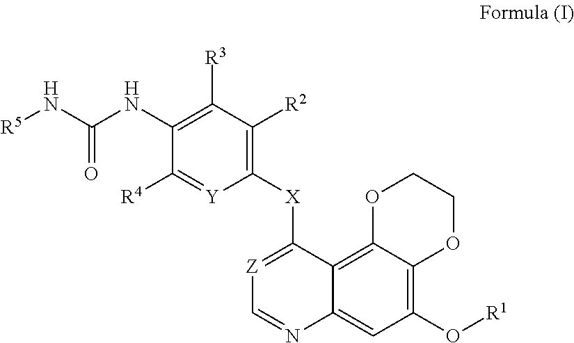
C12=C(O[R1])C=C3C(=C1OCCO2)C([X]C1=C([R2])C([R3])=C(NC(N[R5])=O)C([R4])=[Y]1)=[Z]C=N3
